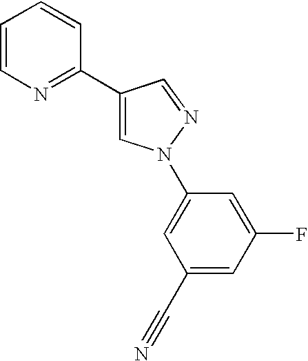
C1(C2=NC=CC=C2)=CN(C2=CC(C#N)=CC(F)=C2)N=C1
